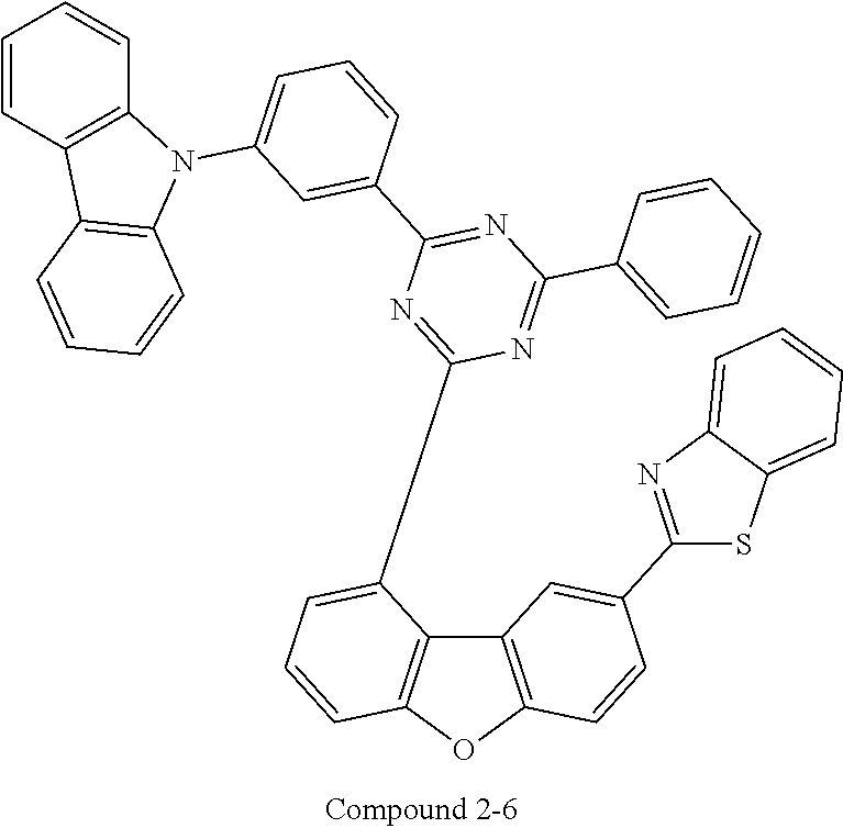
S1C2=CC=CC=C2N=C1C1=CC2=C(OC3=C2C(C2=NC(C4=CC(N5C6=C(C=CC=C6)C6=C5C=CC=C6)=CC=C4)=NC(C4=CC=CC=C4)=N2)=CC=C3)C=C1
